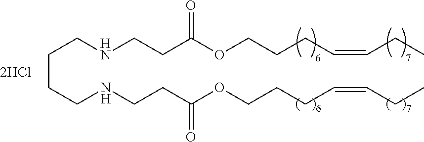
C(CCNCCC(OCCCC=CCC)=O)CNCCC(OCCCC=CCC)=O
